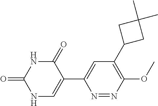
N1C(=O)C(C2=CC(C3CC(C)(C)C3)=C(OC)N=N2)=CNC1=O
